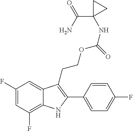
C1(F)=C2C(=CC(F)=C1)C(CCOC(NC1(C(=O)N)CC1)=O)=C(C1=CC=C(F)C=C1)N2
